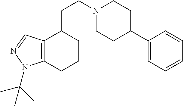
C12=C(CCCC1CCN1CCC(C3=CC=CC=C3)CC1)N(C(C)(C)C)N=C2
